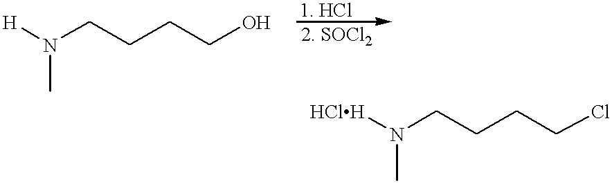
[H]N(CCCCO)C.[HClH]N(CCCCCl)C
